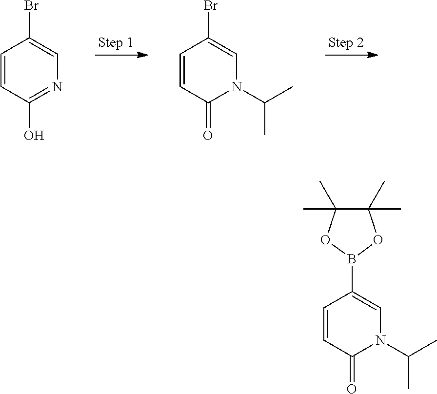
C1=CC(O)=NC=C1Br.C1=CC(=O)N(C(C)C)C=C1Br.C1=CC(=O)N(C(C)C)C=C1B1OC(C)(C)C(C)(C)O1
